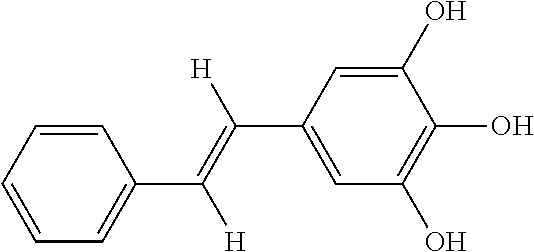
C(C1=CC(O)=C(O)C(O)=C1)(=C([H])C1=CC=CC=C1)[H]
